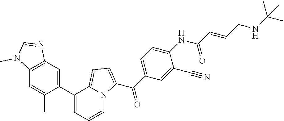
C12=C(C=C(C3=CC=CN4C3=CC=C4C(C3=CC=C(NC(C=CCNC(C)(C)C)=O)C(C#N)=C3)=O)C(C)=C1)N=CN2C
